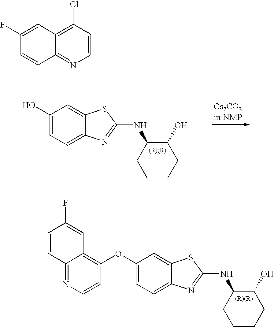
C1=CC(Cl)=C2C(=N1)C=CC(F)=C2.C1(O)=CC=C2C(=C1)SC(NC1CCCCC1O)=N2.C1(OC2=C3C(=NC=C2)C=CC(F)=C3)=CC=C2C(=C1)SC(NC1CCCCC1O)=N2
